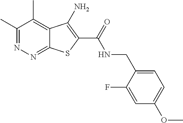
C1(C)=NN=C2C(=C1C)C(N)=C(C(=O)NCC1=CC=C(OC)C=C1F)S2
